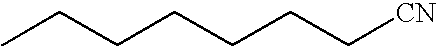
CCCCCCC[CN]
